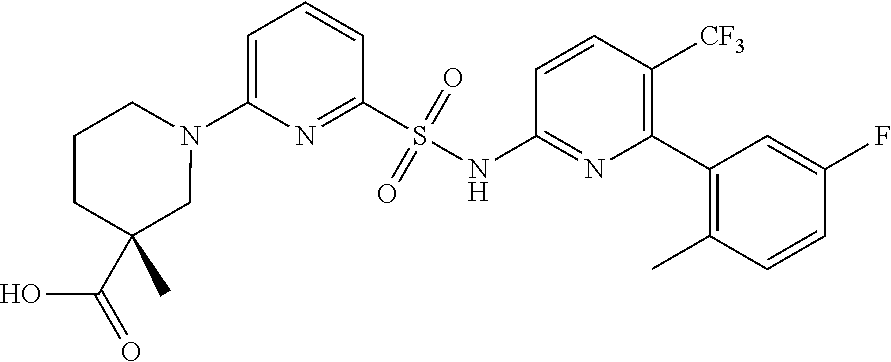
N1(C2=CC=CC(S(NC3=NC(C4=C(C)C=CC(F)=C4)=C([CF3])C=C3)(=O)=O)=N2)CCCC(C)(C(=O)O)C1
